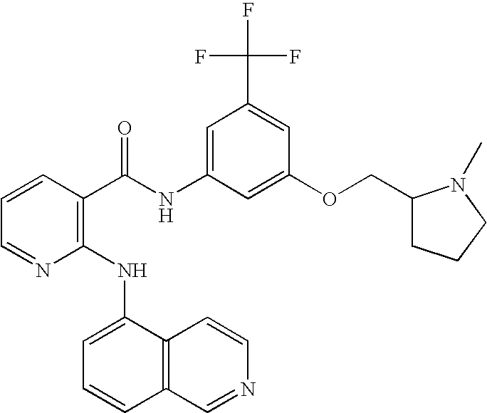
C1=CC=NC(NC2=CC=CC3=C2C=CN=C3)=C1C(NC1=CC(C(F)(F)F)=CC(OCC2CCCN2C)=C1)=O
